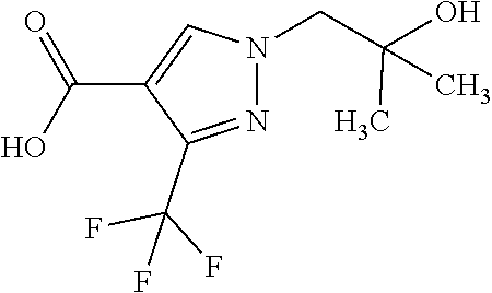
N1=C(C(F)(F)F)C(C(O)=O)=CN1CC(O)(C)C
